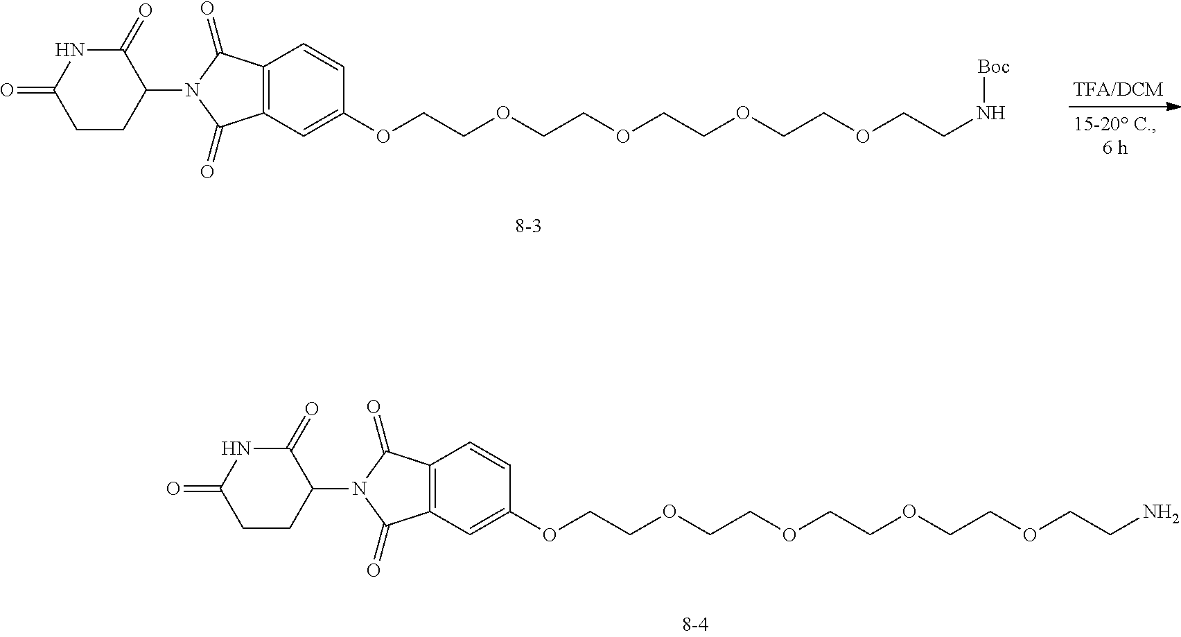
C1CC(N2C(=O)C3=C(C2=O)C=CC(OCCOCCOCCOCCOCCN)=C3)C(=O)NC1=O.C1CC(N2C(=O)C3=C(C2=O)C=CC(OCCOCCOCCOCCOCCN[Boc])=C3)C(=O)NC1=O
